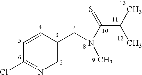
C1=C(CN(C(=S)C(C)C)C)C=CC(Cl)=N1
